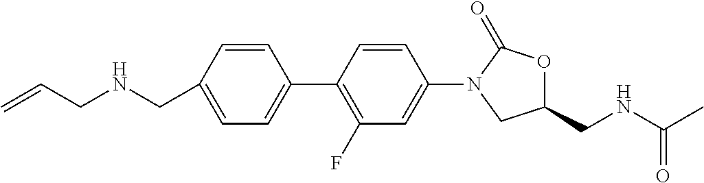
N(CC1=CC=C(C2=C(F)C=C(N3CC(CNC(C)=O)OC3=O)C=C2)C=C1)CC=C
